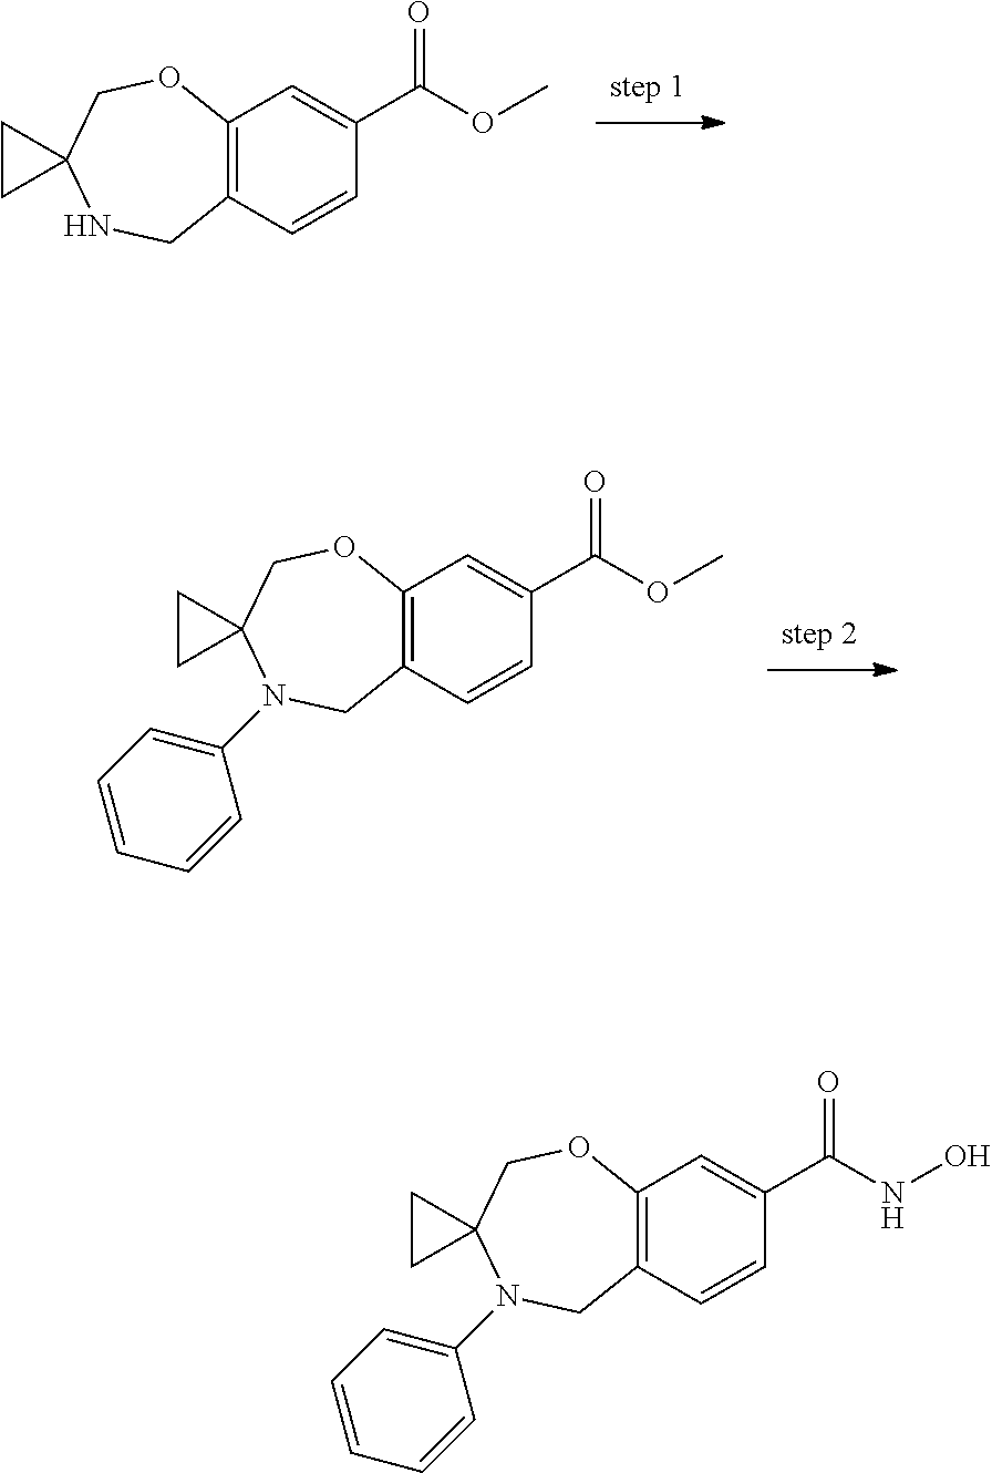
C12=C(C=CC(C(OC)=O)=C1)CNC1(CO2)CC1.C12=C(C=CC(C(OC)=O)=C1)CN(C1=CC=CC=C1)C1(CO2)CC1.C12=C(C=CC(C(NO)=O)=C1)CN(C1=CC=CC=C1)C1(CO2)CC1
